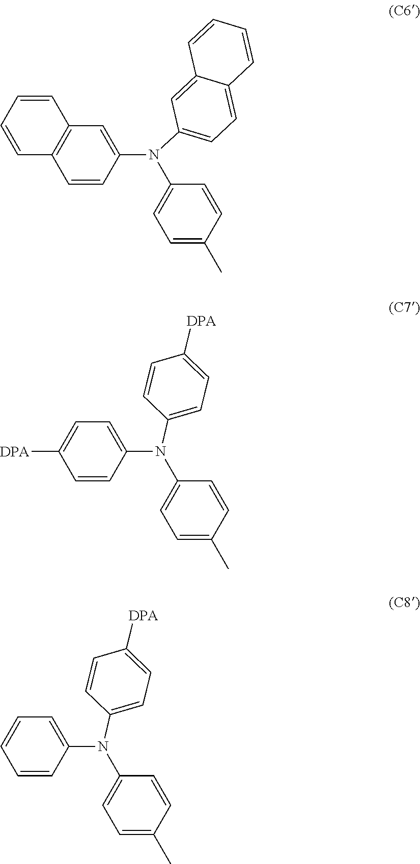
C1(N(C2=CC=C3C(=C2)C=CC=C3)C2=CC=C(C)C=C2)=CC2=C(C=C1)C=CC=C2.C1(N(C2=CC=C([DPA])C=C2)C2=CC=C(C)C=C2)=CC=C([DPA])C=C1.C1(N(C2=CC=C([DPA])C=C2)C2=CC=C(C)C=C2)=CC=CC=C1
